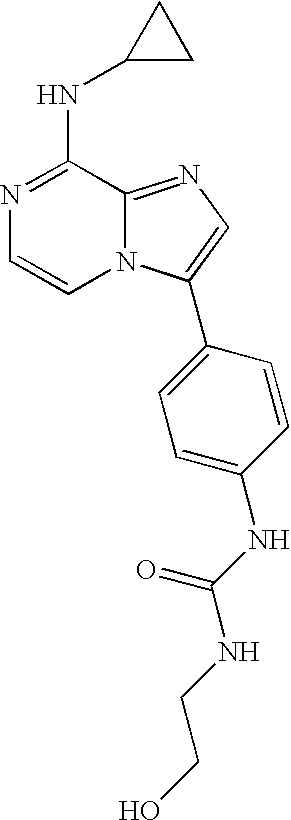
N1=C(NC2CC2)C2=NC=C(C3=CC=C(NC(NCCO)=O)C=C3)N2C=C1
